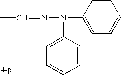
C(C)=NN(C1=CC=CC=C1)C1=CC=CC=C1
